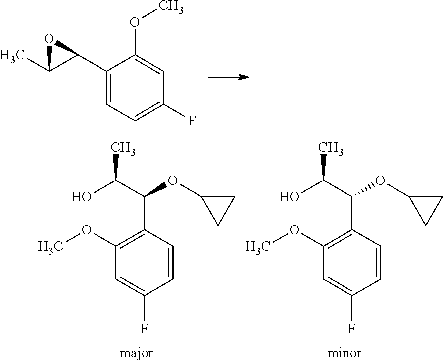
C1(C2C(C)O2)=CC=C(F)C=C1OC.OC(C(OC1CC1)C1=C(OC)C=C(F)C=C1)C.OC(C(OC1CC1)C1=C(OC)C=C(F)C=C1)C
